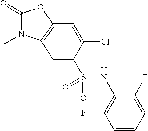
C1(=O)N(C)C2=C(O1)C=C(Cl)C(S(NC1=C(F)C=CC=C1F)(=O)=O)=C2
